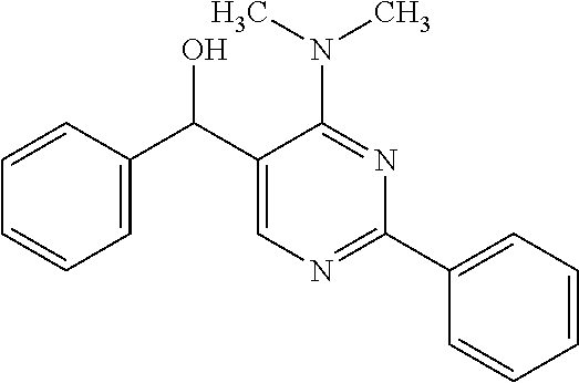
C(C1=CN=C(C2=CC=CC=C2)N=C1N(C)C)(C1=CC=CC=C1)O
